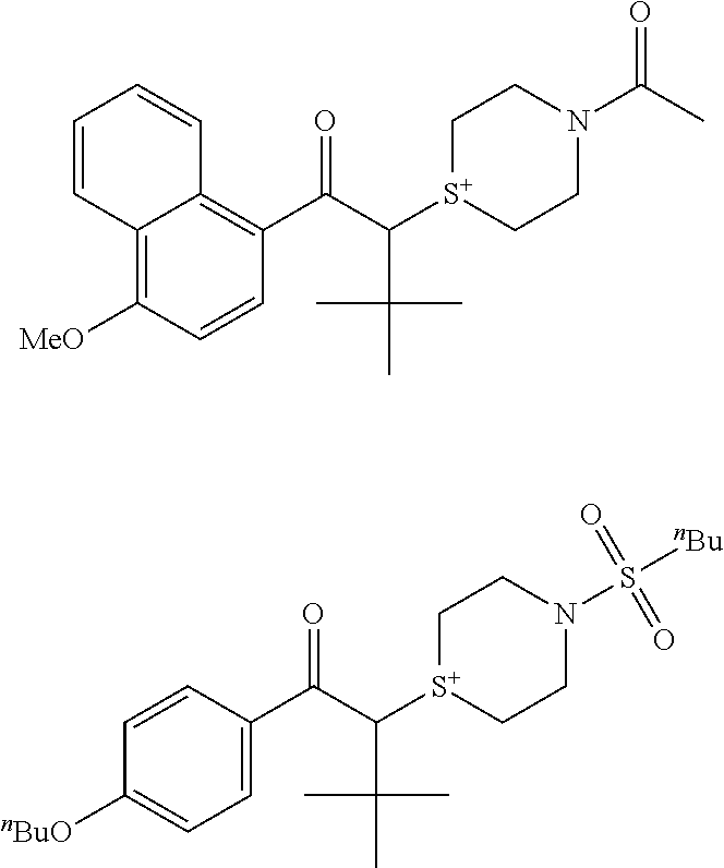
C12=C([MeO])C=CC(C(=O)C([S+]3CCN(C(C)=O)CC3)C(C)(C)C)=C1C=CC=C2.C1=CC(C(=O)C([S+]2CCN(S([nBu])(=O)=O)CC2)C(C)(C)C)=CC=C1[nBuO]
